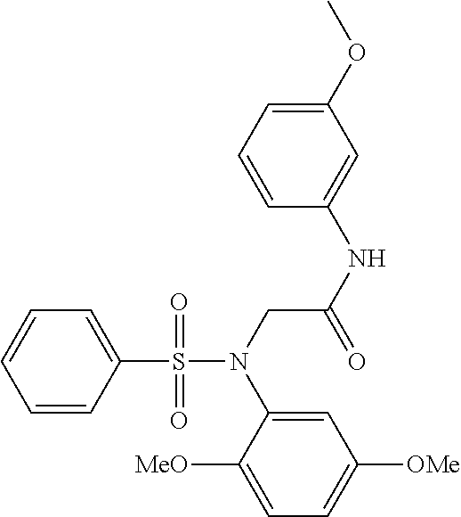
C1=C(S(=O)(=O)N(CC(NC2=CC(OC)=CC=C2)=O)C2=CC([OMe])=CC=C2[MeO])C=CC=C1
